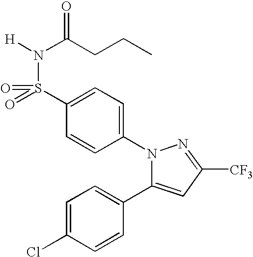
[H]N(C(CCC)=O)S(C1=CC=C(N2C(C3=CC=C(Cl)C=C3)=CC([CF3])=N2)C=C1)(=O)=O
